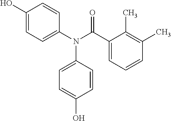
C1(N(C(C2=CC=CC(C)=C2C)=O)C2=CC=C(O)C=C2)=CC=C(O)C=C1
